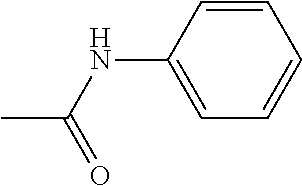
N(C1=CC=CC=C1)C(C)=O
